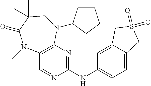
C12=C(N=C(NC3=CC=C4C(=C3)CS(=O)(=O)C4)N=C1)N(C1CCCC1)CC(C)(C)C(=O)N2C
